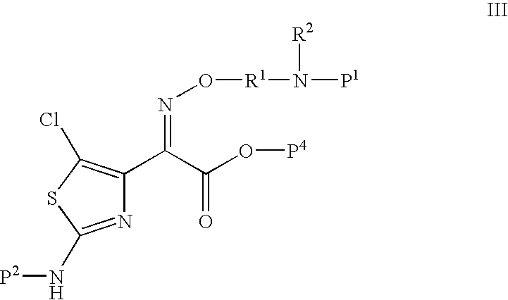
N1=C(N[P2])SC(Cl)=C1C(=NO[R1]N([P1])[R2])C(O[P4])=O
